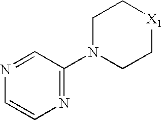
C1N(C2=NC=CN=C2)CC[X1]C1
